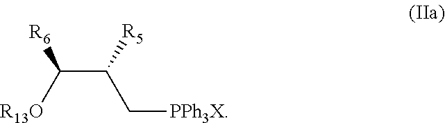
C(C([R5])C[PPh3X])([R13O])[R6]
